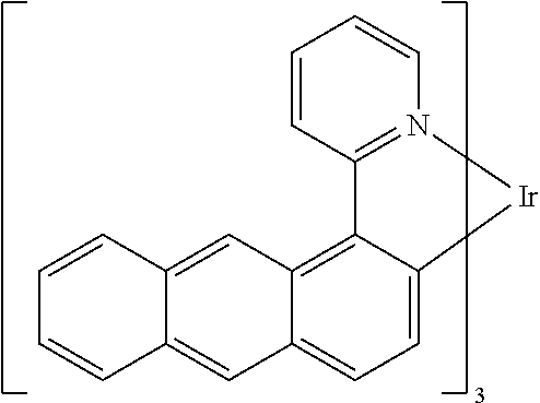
C12=CC=C3C(=C1C1=N(C=CC=C1)[Ir]2)C=C1C(=C3)C=CC=C1
